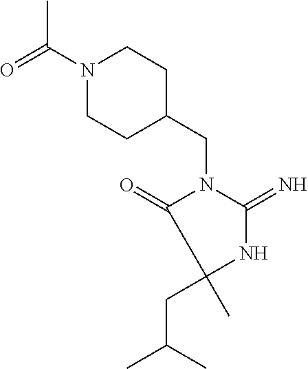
C1(=O)C(C)(CC(C)C)NC(=N)N1CC1CCN(C(=O)C)CC1
